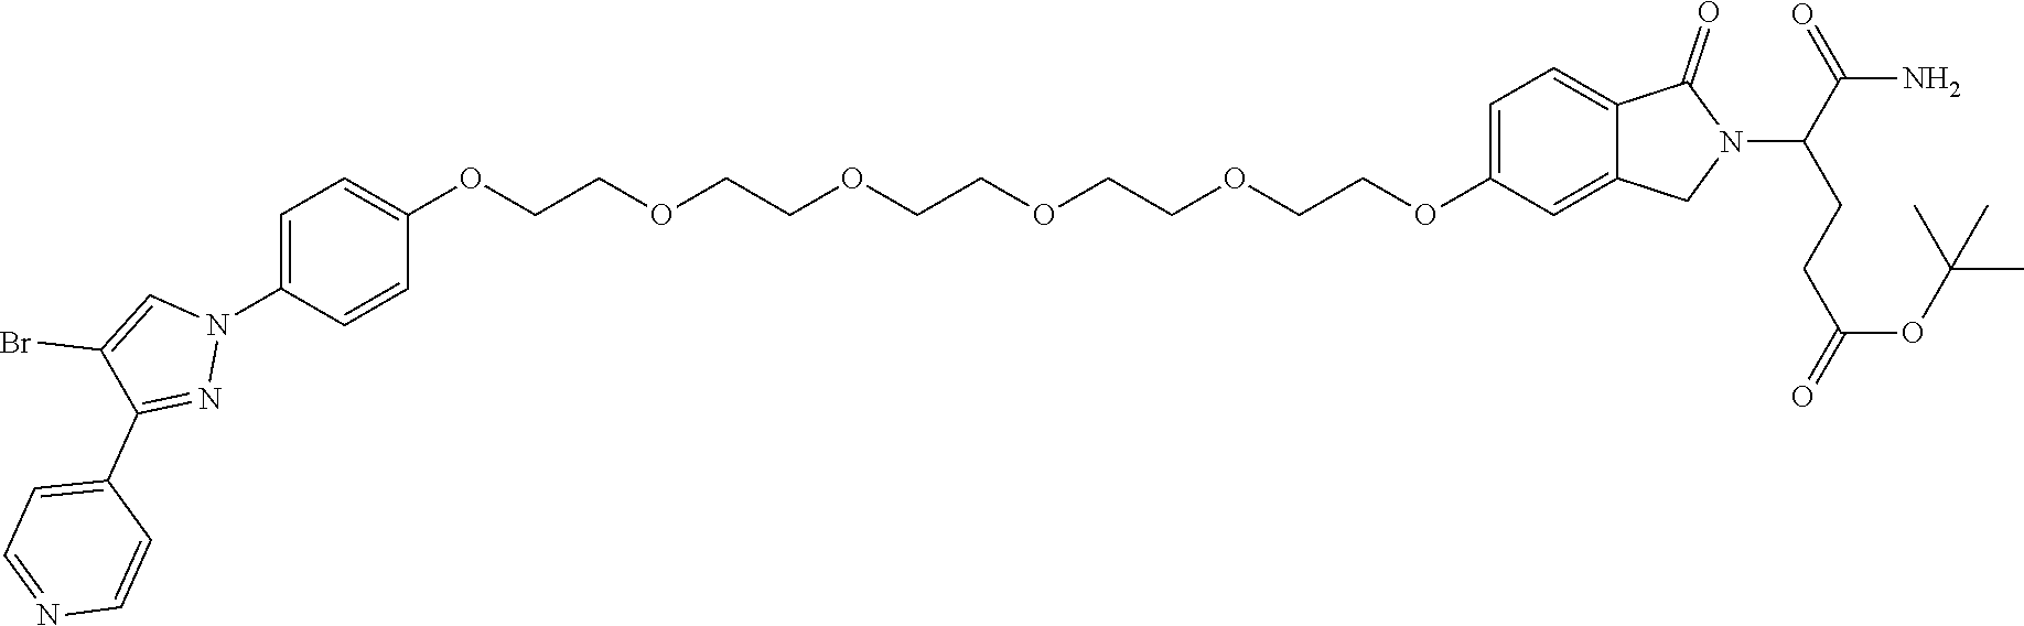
C1=C(N2C=C(Br)C(C3=CC=NC=C3)=N2)C=CC(OCCOCCOCCOCCOCCOC2=CC=C3C(=C2)CN(C(C(N)=O)CCC(=O)OC(C)(C)C)C3=O)=C1
